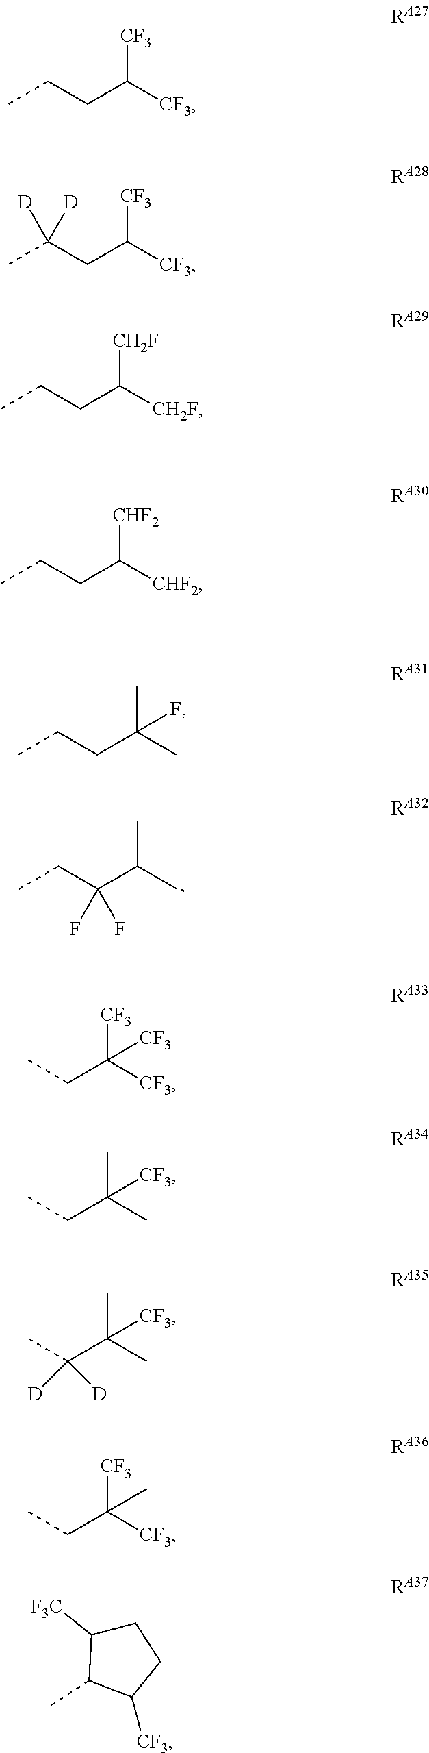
CCC(C(C)C)(F)F.CCCC([CF3])[CF3].CC(CC([CF3])[CF3])([D])[D].CCCC([CH2F])[CH2F].CCCC([CHF2])[CHF2].CCCC(C)(C)F.CCC([CF3])([CF3])[CF3].CCC(C)(C)[CF3].CC(C(C)(C)[CF3])([D])[D].CCC([CF3])([CF3])C.C1C([F3C])C(C)C([CF3])C1
